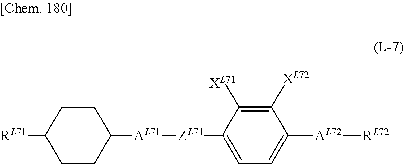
[ZL71](C1=CC=C([AL72][RL72])C([XL72])=C1[XL71])[AL71]C1CCC([RL71])CC1
